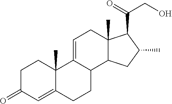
C1C(=O)C=C2C(C)(C1)C1=CCC3(C)C(C1CC2)CC(C)C3C(=O)CO
